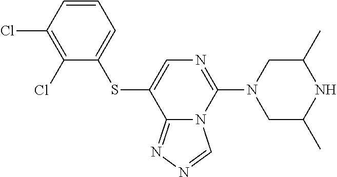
N1(C2=NC=C(SC3=CC=CC(Cl)=C3Cl)C3=NN=CN23)CC(C)NC(C)C1
